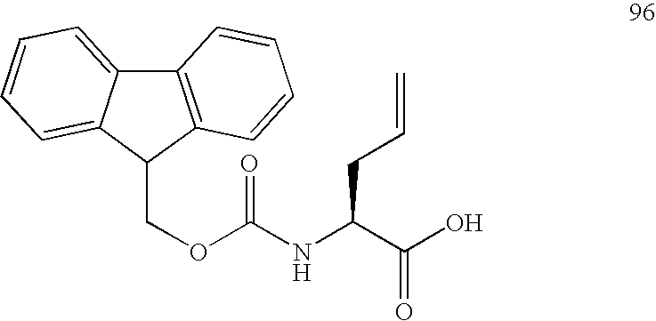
C(C(C(O)=O)NC(OCC1C2=C(C3=CC=CC=C13)C=CC=C2)=O)C=C
